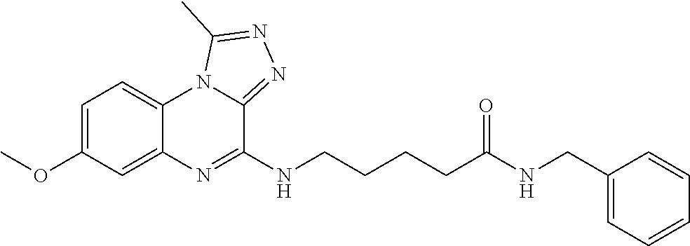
C1=C(OC)C=C2C(=C1)N1C(=NN=C1C)C(NCCCCC(NCC1=CC=CC=C1)=O)=N2
